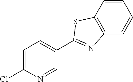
C1=C(Cl)N=CC(C2=NC3=C(C=CC=C3)S2)=C1
